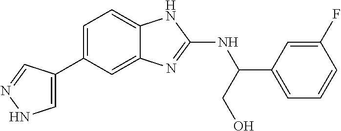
C1=C(C2=CC=C3C(=C2)N=C(NC(C2=CC=CC(F)=C2)CO)N3)C=NN1
